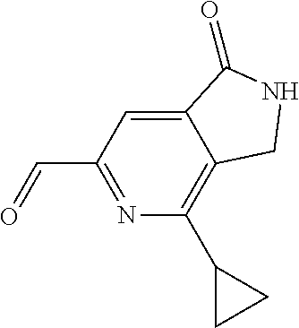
C12=CC(C=O)=NC(C3CC3)=C1CNC2=O
